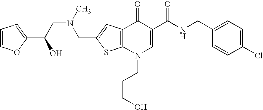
C(C1=CC2=C(S1)N(CCCO)C=C(C(NCC1=CC=C(Cl)C=C1)=O)C2=O)N(CC(O)C1=CC=CO1)C
